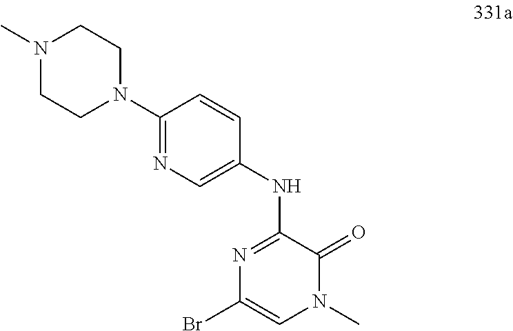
C1=CC(N2CCN(C)CC2)=NC=C1NC1=NC(Br)=CN(C)C1=O
